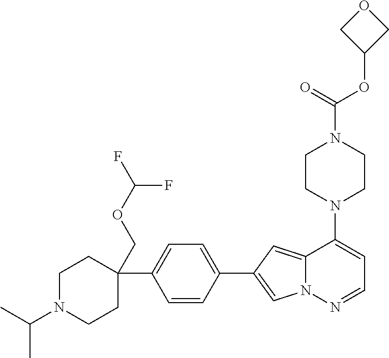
N1(C2=CC=NN3C2=CC(C2=CC=C(C4(COC(F)F)CCN(C(C)C)CC4)C=C2)=C3)CCN(C(OC2COC2)=O)CC1
